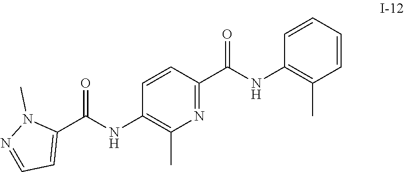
C1=CC(NC(C2=CC=NN2C)=O)=C(C)N=C1C(NC1=C(C)C=CC=C1)=O
